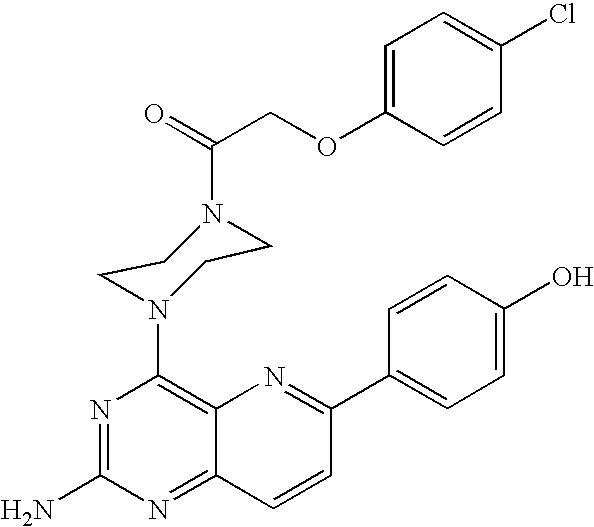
N1=C(N)N=C2C(=C1N1CCN(C(COC3=CC=C(Cl)C=C3)=O)CC1)N=C(C1=CC=C(O)C=C1)C=C2
